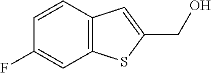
C12=C(C=CC(F)=C1)C=C(CO)S2
